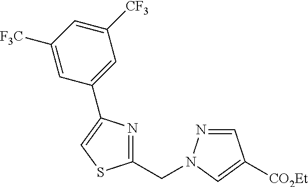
C1(CN2N=CC([CO2Et])=C2)=NC(C2=CC([CF3])=CC([F3C])=C2)=CS1
